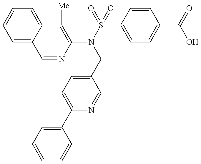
C1=NC(N(S(=O)(=O)C2=CC=C(C(=O)O)C=C2)CC2=CC=C(C3=CC=CC=C3)N=C2)=C([Me])C2=CC=CC=C12
